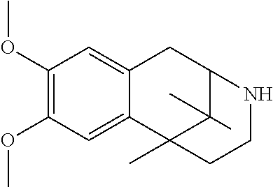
C1(OC)=C(OC)C=C2C(=C1)CC1C(C)(C)C2(C)CCN1
